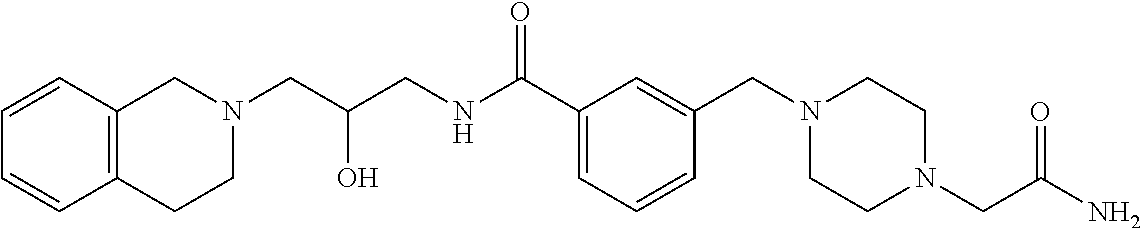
C1(C(NCC(CN2CCC3=C(C2)C=CC=C3)O)=O)=CC=CC(CN2CCN(CC(N)=O)CC2)=C1
